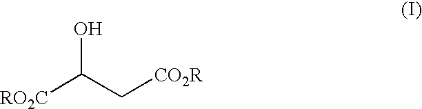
[RO2C]C(C[CO2R])O
